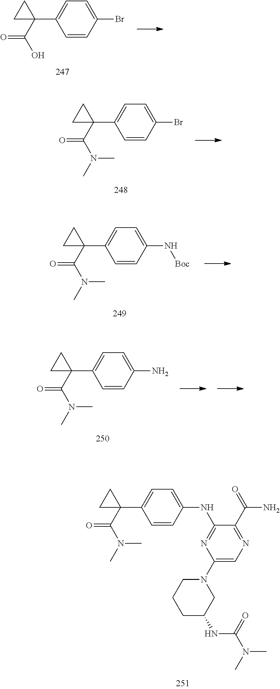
C1=CC(NC2=NC(N3CCCC(NC(N(C)C)=O)C3)=CN=C2C(=O)N)=CC=C1C1(C(N(C)C)=O)CC1.C1=CC(Br)=CC=C1C1(C(O)=O)CC1.C1=CC(Br)=CC=C1C1(C(N(C)C)=O)CC1.C1=CC(N[Boc])=CC=C1C1(C(N(C)C)=O)CC1.C1=CC(N)=CC=C1C1(C(N(C)C)=O)CC1
